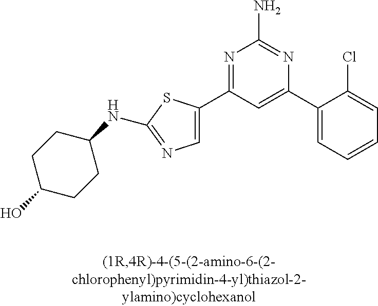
N1=C(C2=CN=C(NC3CCC(O)CC3)S2)C=C(C2=CC=CC=C2Cl)N=C1N
